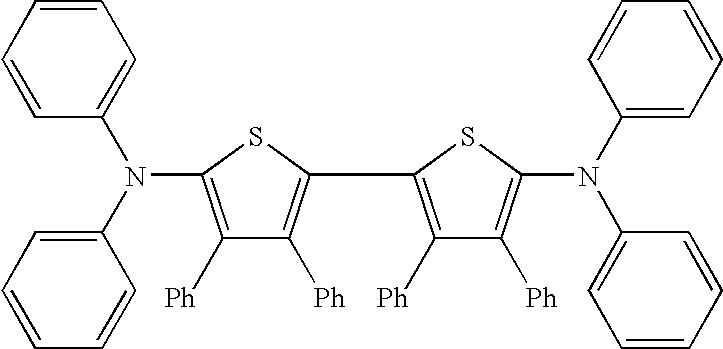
C1([Ph])=C(N(C2=CC=CC=C2)C2=CC=CC=C2)SC(C2=C([Ph])C([Ph])=C(N(C3=CC=CC=C3)C3=CC=CC=C3)S2)=C1[Ph]
